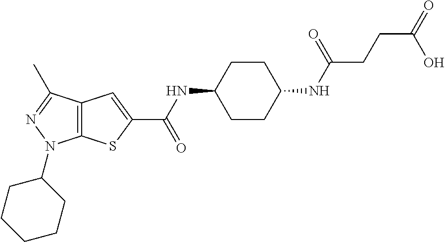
C1CC(NC(CCC(=O)O)=O)CCC1NC(=O)C1=CC2=C(S1)N(C1CCCCC1)N=C2C
